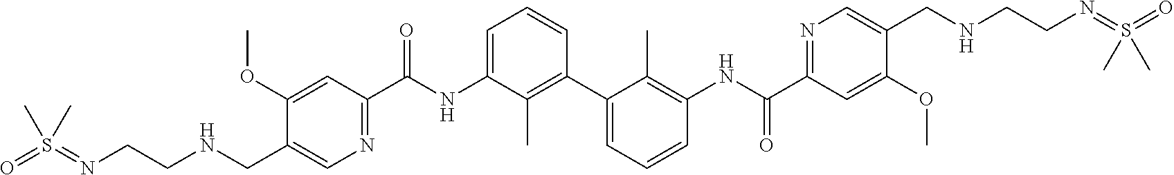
C1(OC)=CC(C(NC2=CC=CC(C3=CC=CC(NC(C4=NC=C(CNCCN=S(=O)(C)C)C(OC)=C4)=O)=C3C)=C2C)=O)=NC=C1CNCCN=S(C)(=O)C
